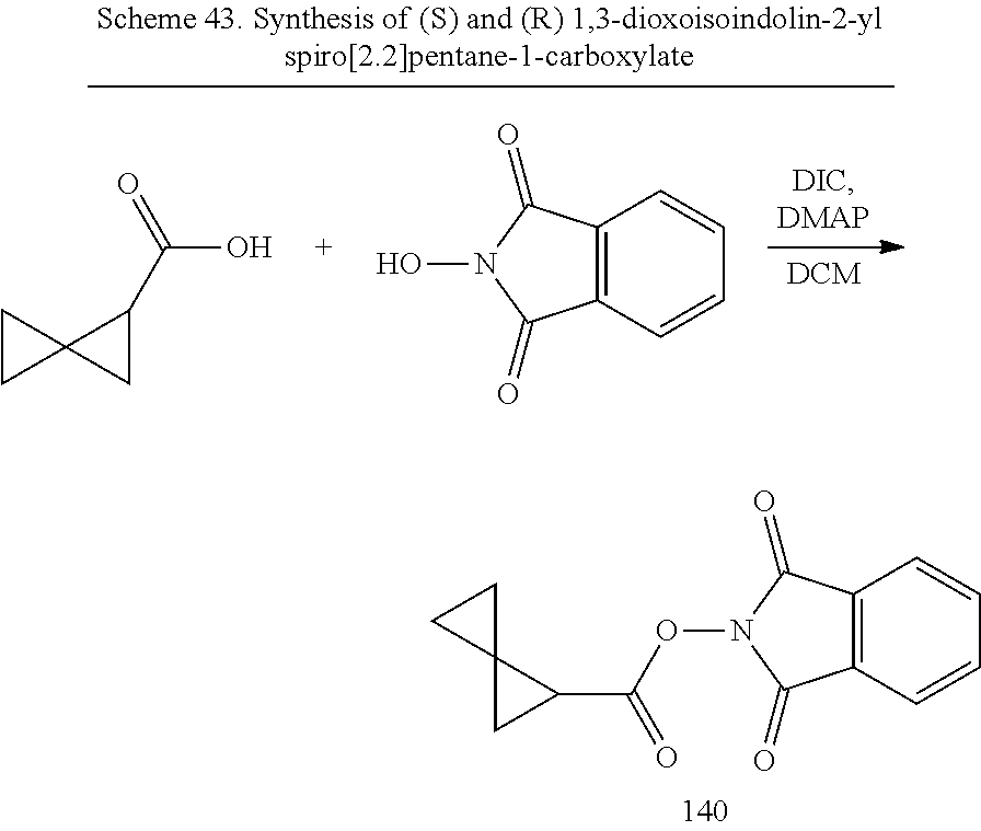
C12=C(C(=O)N(OC(C3C4(C3)CC4)=O)C1=O)C=CC=C2.C(O)(C1C2(C1)CC2)=O.C12=C(C(=O)N(O)C1=O)C=CC=C2
